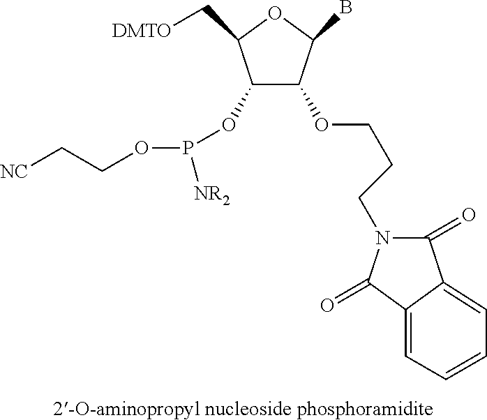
C1(OP([NR2])OCC[NC])C(OCCCN2C(=O)C3=CC=CC=C3C2=O)C(B)OC1C[DMTO]
